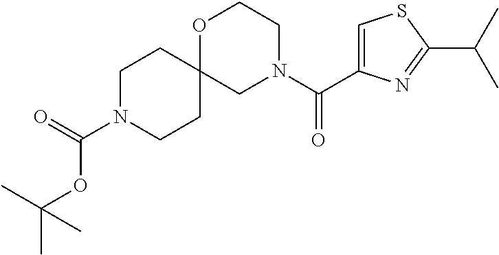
O=C(N1CCC2(CC1)OCCN(C(C1=CSC(C(C)C)=N1)=O)C2)OC(C)(C)C
